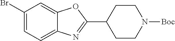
C1=C(Br)C=C2C(=C1)N=C(C1CCN([Boc])CC1)O2
